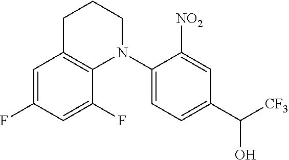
C1=C(F)C=C(F)C2=C1CCCN2C1=CC=C(C([CF3])O)C=C1[NO2]
